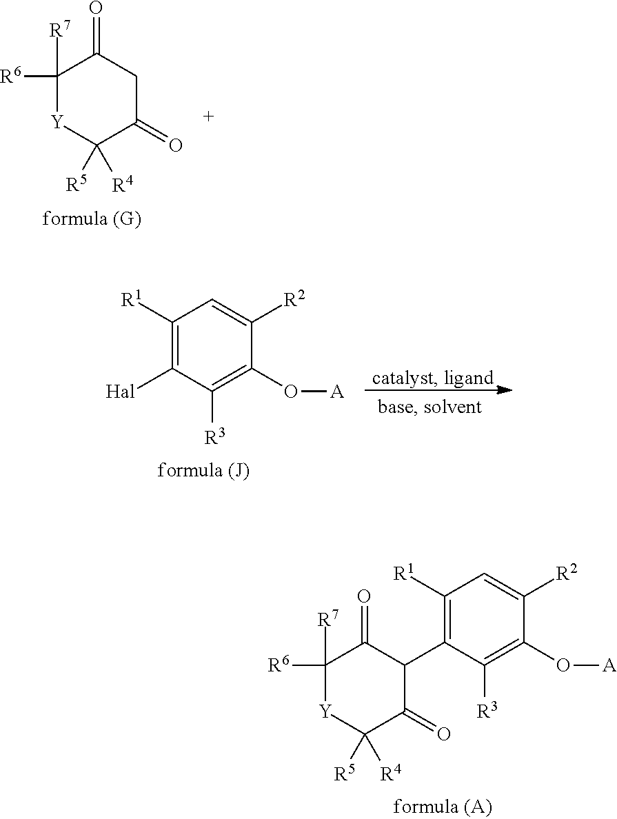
C1([R1])=C(C2C(=O)C([R7])([R6])[Y]C([R5])([R4])C2=O)C([R3])=C(O[A])C([R2])=C1.C1([R7])([R6])[Y]C([R5])([R4])C(=O)CC1=O.C1([R1])=C([Hal])C([R3])=C(O[A])C([R2])=C1
